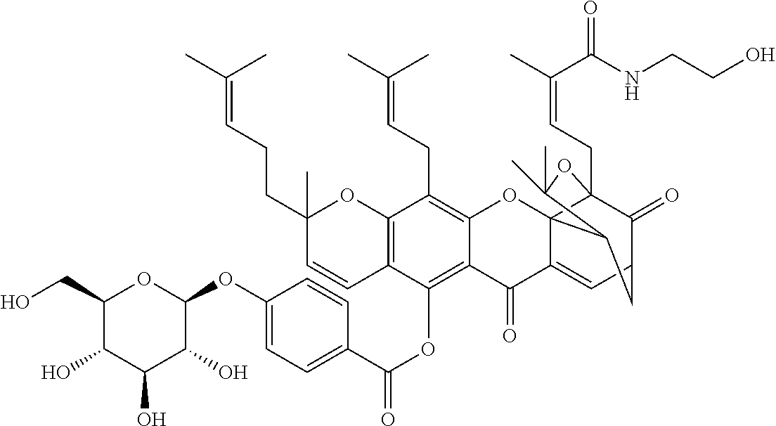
C12=C(C=CC(CCC=C(C)C)(C)O1)C(OC(=O)C1=CC=C(OC3OC(CO)C(O)C(O)C3O)C=C1)=C1C(=C2CC=C(C)C)OC23C4(CC=C(C)C(NCCO)=O)C(=O)C(CC2C(C)(C)O4)C=C3C1=O
